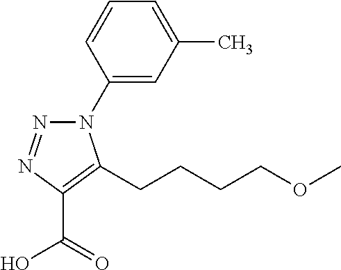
C1(N2N=NC(C(=O)O)=C2CCCCOC)=CC(C)=CC=C1
